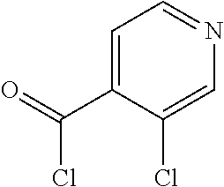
C1=C(C(=O)Cl)C(Cl)=CN=C1
